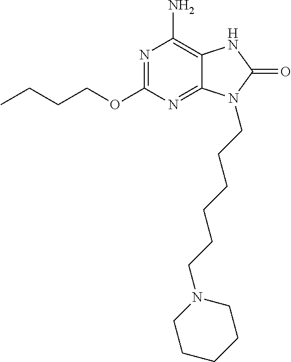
O(C1=NC(N)=C2C(=N1)N(CCCCCCN1CCCCC1)C(=O)N2)CCCC
